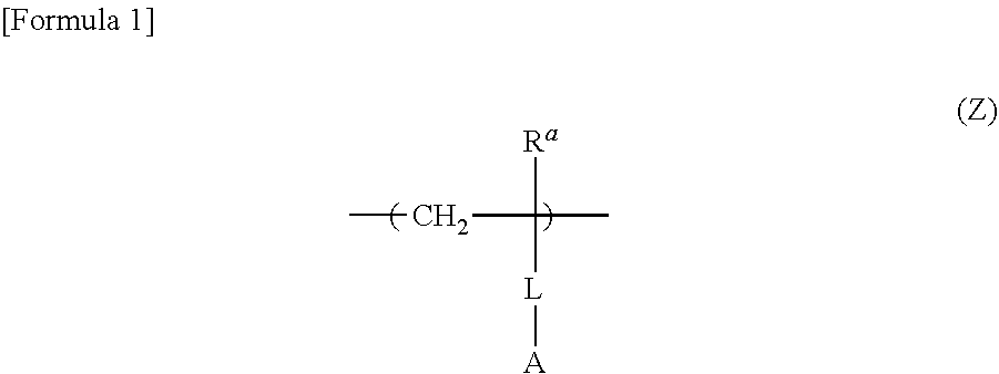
[Ra]C([L][A])(C)CC
